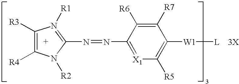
C1([R3])=C([R4])N([R2])C(N=NC2=[X1]C([R5])=C([W1][L])C([R7])=C2[R6])=N1[R1].[3X]
